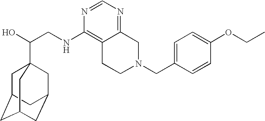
C(CNC1=C2C(=NC=N1)CN(CC1=CC=C(OCC)C=C1)CC2)(O)C12CC3CC(CC(C1)C3)C2
